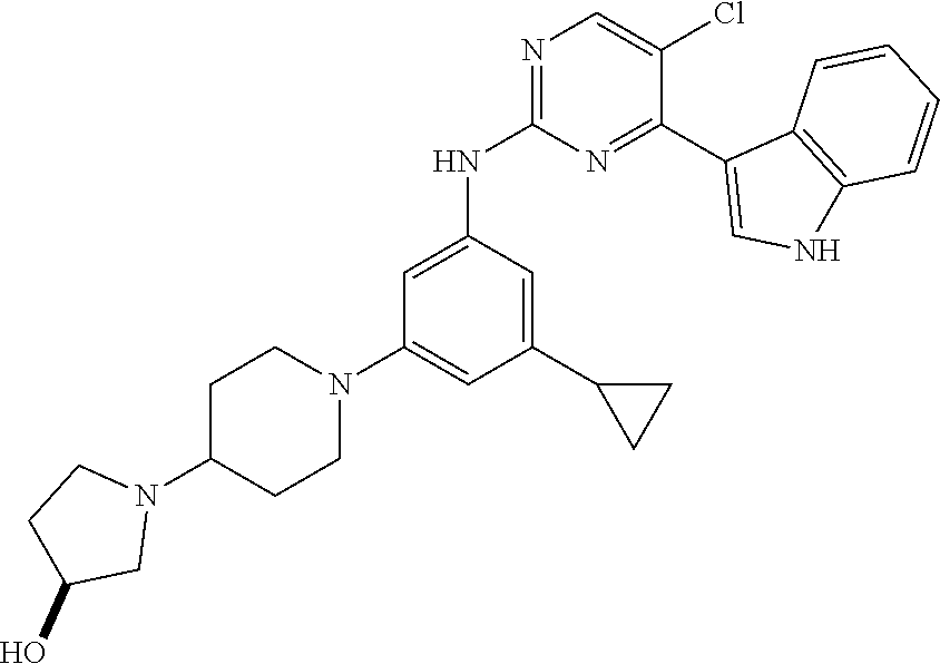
N1=C(NC2=CC(N3CCC(N4CCC(O)C4)CC3)=CC(C3CC3)=C2)N=C(C2=CNC3=C2C=CC=C3)C(Cl)=C1
